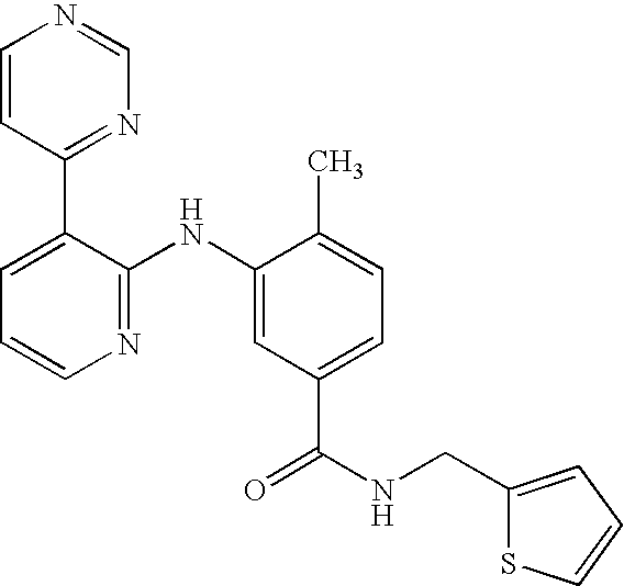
C1=CC(C2=CC=CN=C2NC2=CC(C(NCC3=CC=CS3)=O)=CC=C2C)=NC=N1
